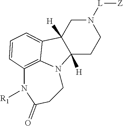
C1C2([H])C([H])(CCN1[L][Z])N1C3=C(N([R1])C(=O)CC1)C=CC=C23
